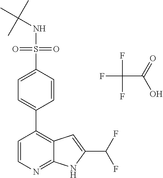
FC(C(=O)O)(F)F.N(S(=O)(=O)C1=CC=C(C2=C3C(=NC=C2)NC(C(F)F)=C3)C=C1)C(C)(C)C
